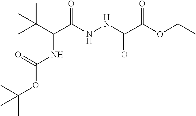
CC(C(C(NNC(C(OCC)=O)=O)=O)NC(=O)OC(C)(C)C)(C)C
